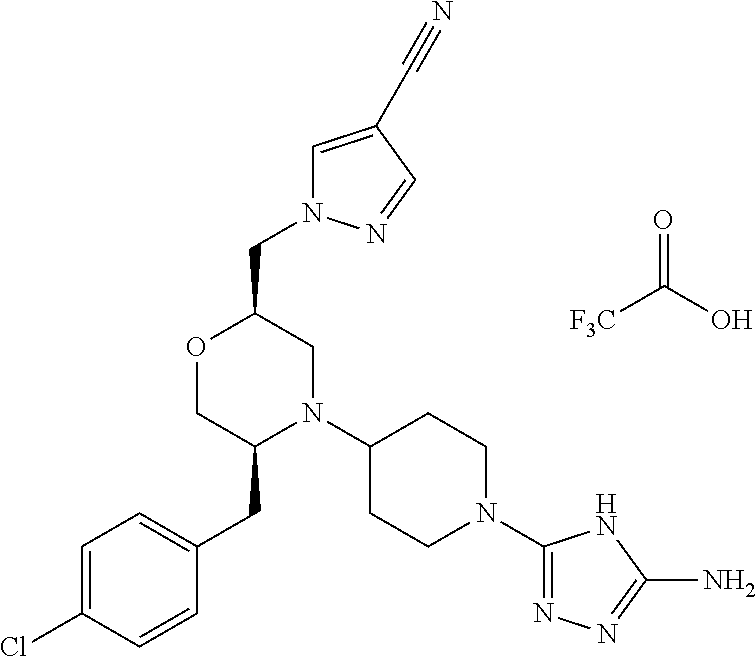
[F3C]C(O)=O.C(C1OCC(CC2=CC=C(Cl)C=C2)N(C2CCN(C3=NN=C(N)N3)CC2)C1)N1C=C(C#N)C=N1
